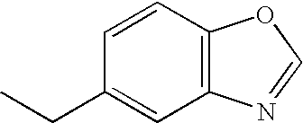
C1(CC)=CC2=C(C=C1)OC=N2
